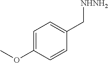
C1=C(OC)C=CC(C[NHNH2])=C1
